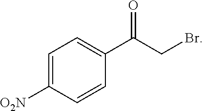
C1=C([O2N])C=CC(C(CBr)=O)=C1
